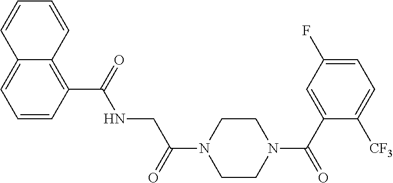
C1(C(=O)NCC(=O)N2CCN(C(=O)C3=CC(F)=CC=C3[CF3])CC2)=C2C(=CC=C1)C=CC=C2
